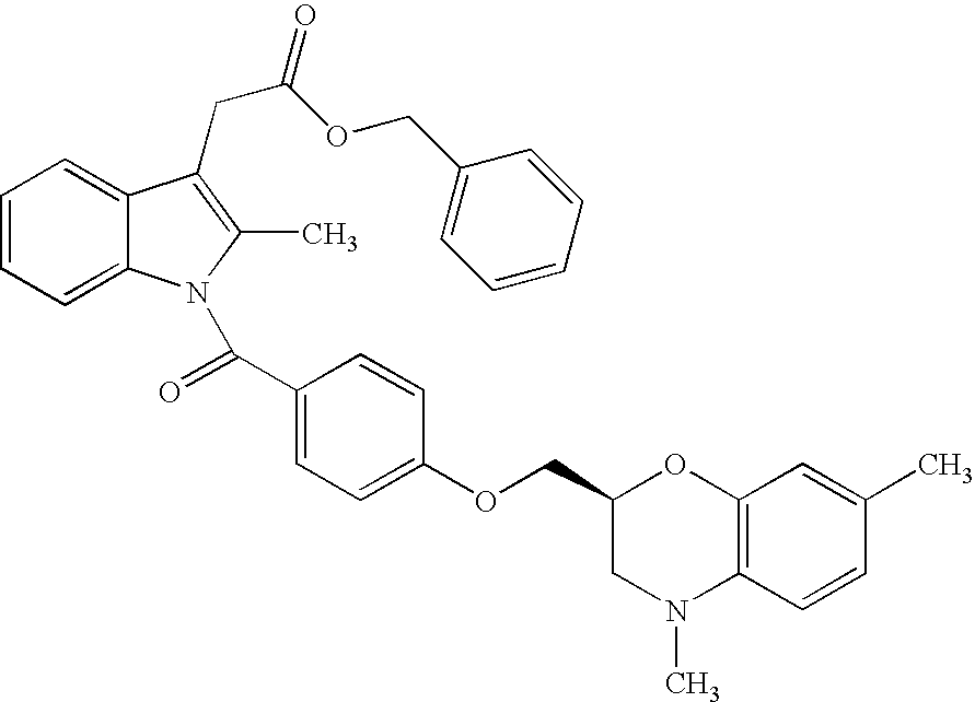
C1=CC=C2C(=C1)C(CC(=O)OCC1=CC=CC=C1)=C(C)N2C(=O)C1=CC=C(OCC2CN(C)C3=C(O2)C=C(C)C=C3)C=C1
